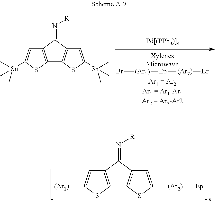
Br[(Ar1)][Ep][(Ar2)]Br.C12=C(C(=N[R])C3=C1SC([Sn](C)(C)C)=C3)C=C([Sn](C)(C)C)S2.C12=C(C(=N[R])C3=C1SC([(Ar2)][Ep]C)=C3)C=C([(Ar1)]C)S2
